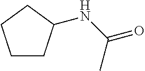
C1CC(NC(=O)C)CC1
